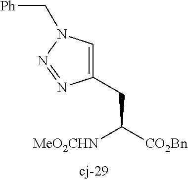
C(C([CO2Bn])[MeO2CHN])C1=CN(C[Ph])N=N1
